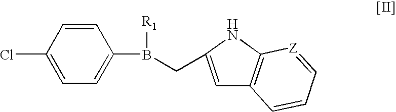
C1=CC(Cl)=CC=C1B(CC1=CC2=C(N1)[Z]=CC=C2)[R1]
